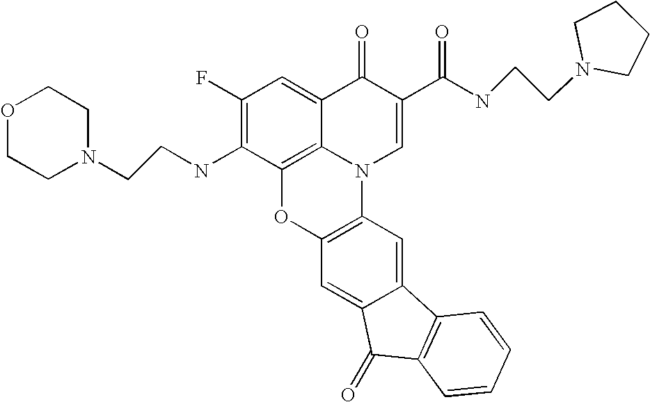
C1(F)=C(NCCN2CCOCC2)C2=C3C(=C1)C(=O)C(C(NCCN1CCCC1)=O)=CN3C1=C(O2)C=C2C(=C1)C1=C(C2=O)C=CC=C1
